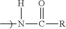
CN([H])C(=O)[R]
